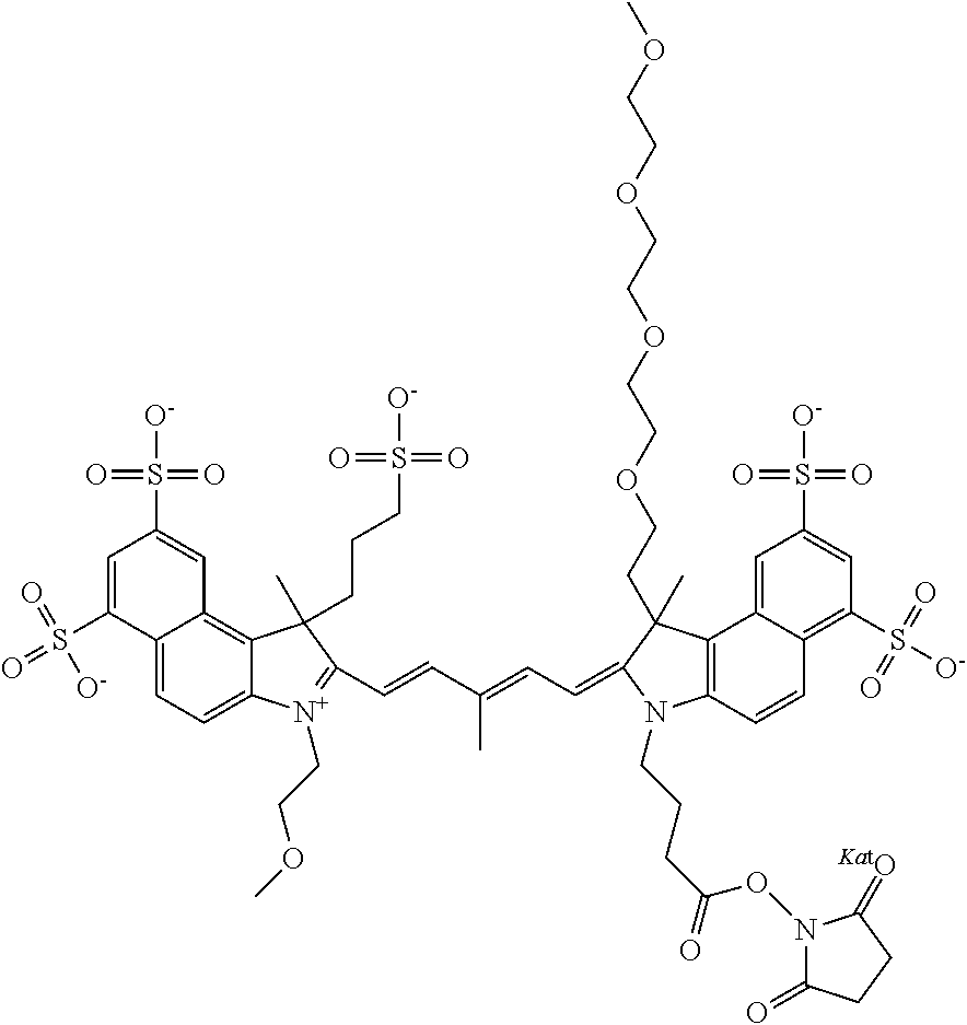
C12=CC=C3C(=C1C=C(S([O-])(=O)=O)C=C2S(=O)(=O)[O-])C(C)(CCCS([O-])(=O)=O)C(C=CC(=CC=C1N(CCCC(=O)ON2C(=O)CCC2=[KatO])C2=C(C4=CC(S([O-])(=O)=O)=CC(S(=O)(=O)[O-])=C4C=C2)C1(C)CCOCCOCCOCCOC)C)=[N+]3CCOC
